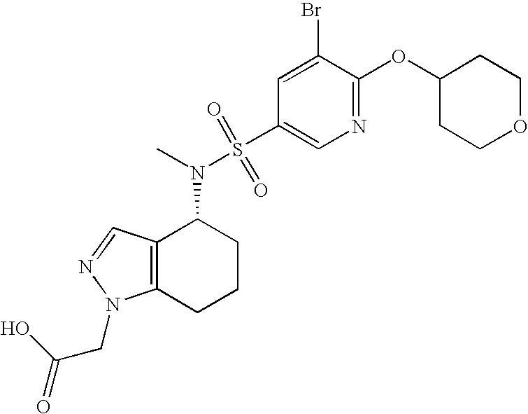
C12=C(C=NN1CC(=O)O)C(N(S(=O)(=O)C1=CN=C(OC3CCOCC3)C(Br)=C1)C)CCC2
